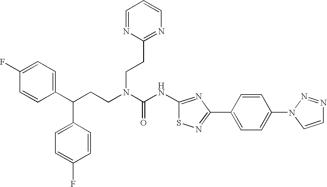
C1(C(CCN(C(NC2=NC(C3=CC=C(N4C=CN=N4)C=C3)=NS2)=O)CCC2=NC=CC=N2)C2=CC=C(F)C=C2)=CC=C(F)C=C1
